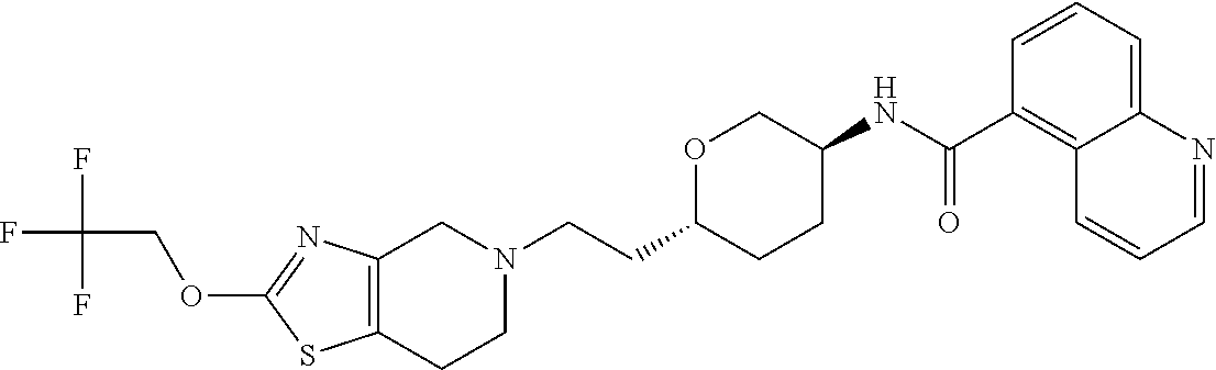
C(CC1CCC(NC(C2=C3C(=CC=C2)N=CC=C3)=O)CO1)N1CC2=C(CC1)SC(OCC(F)(F)F)=N2
